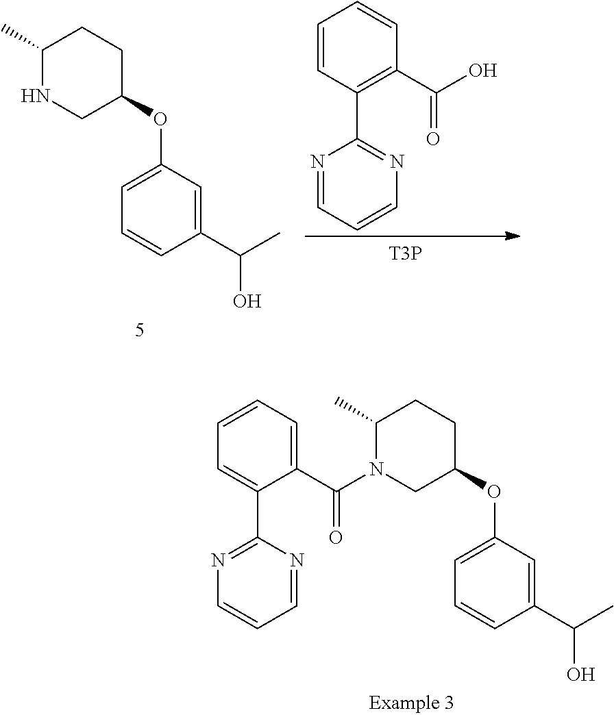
N1C(C)CCC(OC2=CC=CC(C(O)C)=C2)C1.C1(C2=C(C(=O)O)C=CC=C2)=NC=CC=N1.[T3P].C1(C)CCC(OC2=CC=CC(C(O)C)=C2)CN1C(C1=CC=CC=C1C1=NC=CC=N1)=O
